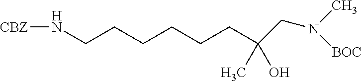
N(CCCCCCC(CN(C)[BOC])(C)O)[CBZ]
